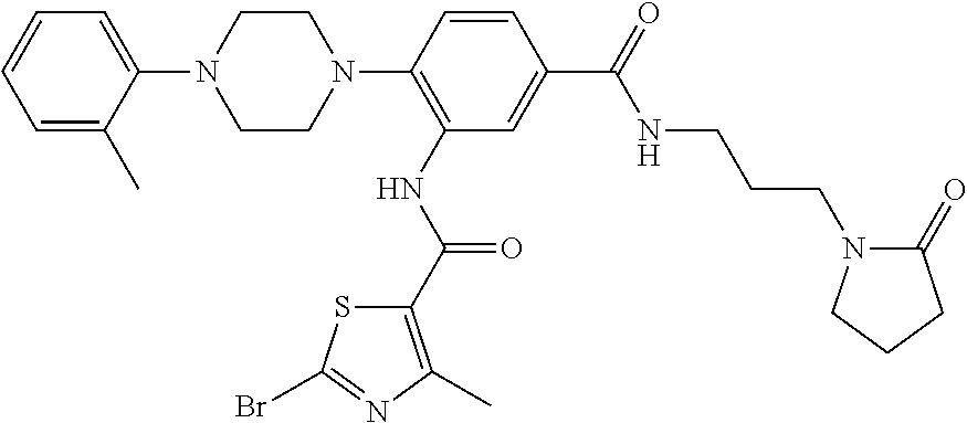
C1=CC=C(C)C(N2CCN(C3=C(NC(=O)C4=C(C)N=C(Br)S4)C=C(C(NCCCN4C(=O)CCC4)=O)C=C3)CC2)=C1
